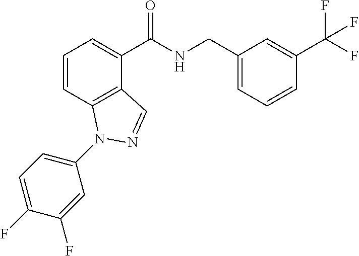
C1=CC2=C(C(C(NCC3=CC=CC(C(F)(F)F)=C3)=O)=C1)C=NN2C1=CC=C(F)C(F)=C1
